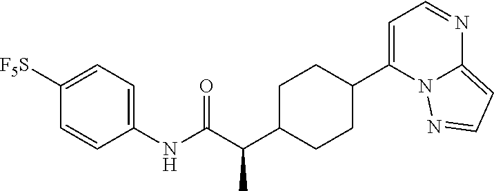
C1(NC(C(C2CCC(C3=CC=NC4=CC=NN34)CC2)C)=O)=CC=C([F5S])C=C1
